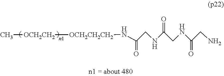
NCC(=O)NCC(NCC(=O)N[OCH2CH2CH2][OCH2CH2]C)=O
